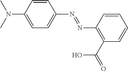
C1=C(N(C)C)C=CC(N=NC2=C(C(=O)O)C=CC=C2)=C1
